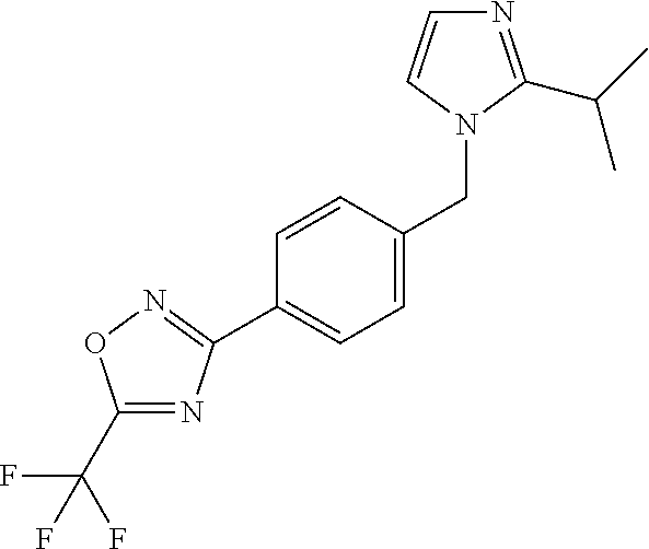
C1(C(F)(F)F)=NC(C2=CC=C(CN3C(C(C)C)=NC=C3)C=C2)=NO1
